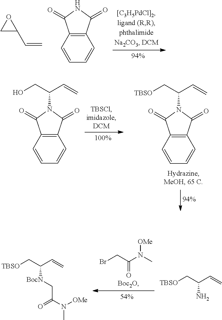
C1C(C=C)O1.C12=C(C=CC=C1)C(=O)NC2=O.BrCC(N(C)[OMe])=O.[TBSO]CC(C=C)N.[TBSO]CC(C=C)[BocN]CC(N(C)[OMe])=O.C12=C(C=CC=C1)C(=O)N(C(CO)C=C)C2=O.C12=C(C=CC=C1)C(=O)N(C(C[TBSO])C=C)C2=O
